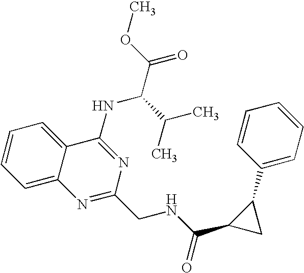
C1=CC=C2C(=C1)C(NC(C(C)C)C(=O)OC)=NC(CNC(=O)C1CC1C1=CC=CC=C1)=N2
